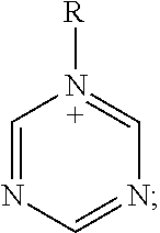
C1=NC=NC=N1[R]
